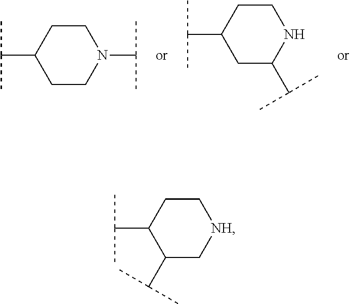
C1CN(C(C)C)CCC1C(C)C.C1C(C(C)C)CCNC1C(C)C.[NH]1CCC(C(C)C)C(C(C)C)C1
